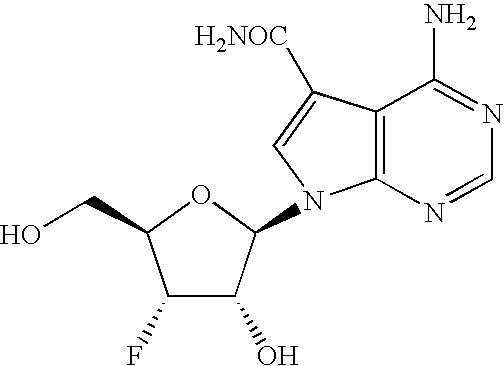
C1(F)C(O)C(N2C3=C(C([H2NOC])=C2)C(N)=NC=N3)OC1CO
